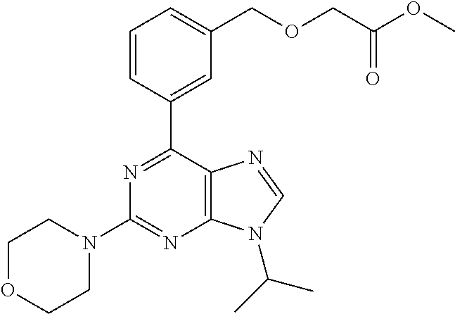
C1=CC(C2=NC(N3CCOCC3)=NC3=C2N=CN3C(C)C)=CC(COCC(OC)=O)=C1
